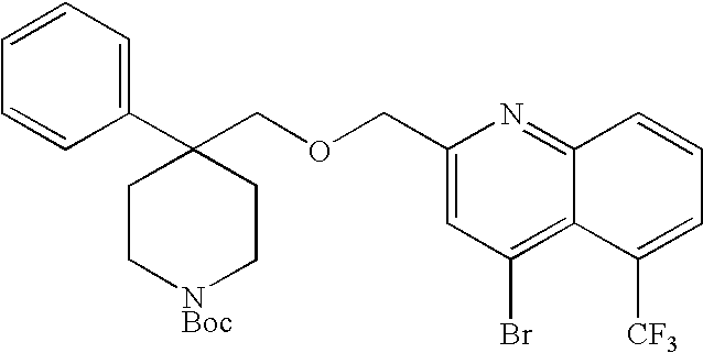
C1(C2(COCC3=CC(Br)=C4C(=N3)C=CC=C4[CF3])CC[NBoc]CC2)=CC=CC=C1
